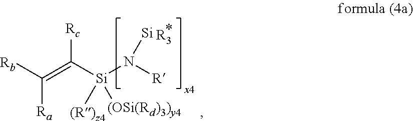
C([Si](N([R])[Si])([(R)z4])[(OSi(Rd)3)y4])([Rc])=C([Ra])[Rb].[R3]
